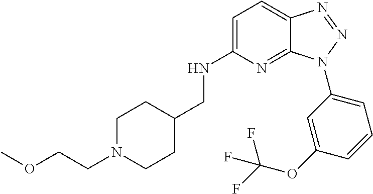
C1=C(NCC2CCN(CCOC)CC2)N=C2C(=C1)N=NN2C1=CC=CC(OC(F)(F)F)=C1
